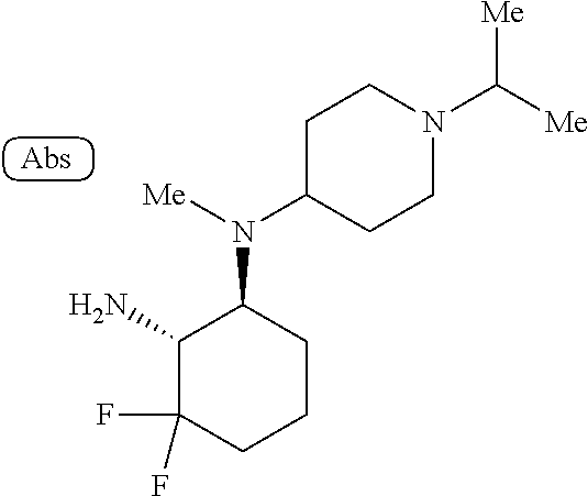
C1(N)C(F)(F)CCCC1N([Me])C1CCN(C([Me])[Me])CC1
